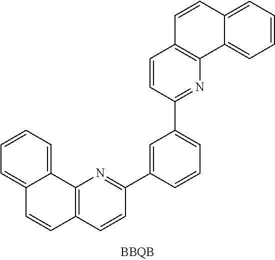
C12=C(C=CC(C3=CC(C4=NC5=C(C=C4)C=CC4=CC=CC=C54)=CC=C3)=N1)C=CC1=CC=CC=C21
